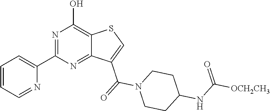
N1=C(C2=CC=CC=N2)N=C2C(=C1O)SC=C2C(=O)N1CCC(NC([OCH2CH3])=O)CC1
